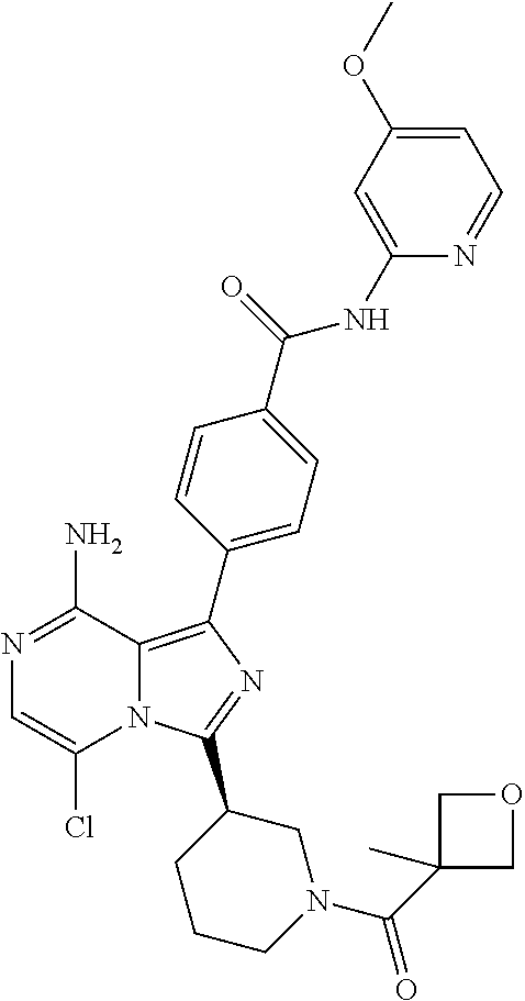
N12C(=C(C3=CC=C(C(=O)NC4=CC(OC)=CC=N4)C=C3)N=C1C1CCCN(C(C3(C)COC3)=O)C1)C(N)=NC=C2Cl
